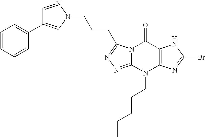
N12C(=NN=C1CCCN1N=CC(C3=CC=CC=C3)=C1)N(CCCCC)C1=C(C2=O)NC(Br)=N1
